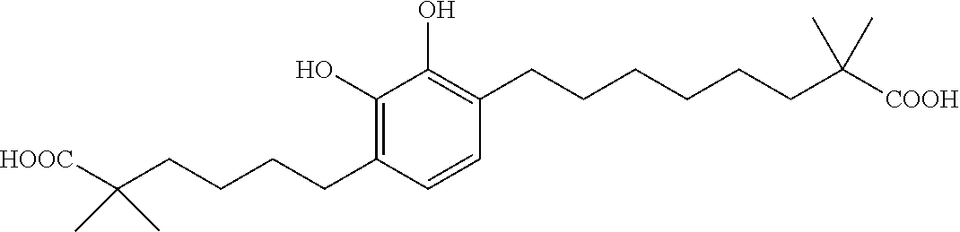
C1(O)=C(CCCCCCC(C)(C)[COOH])C=CC(CCCCC(C)(C)[HOOC])=C1O
